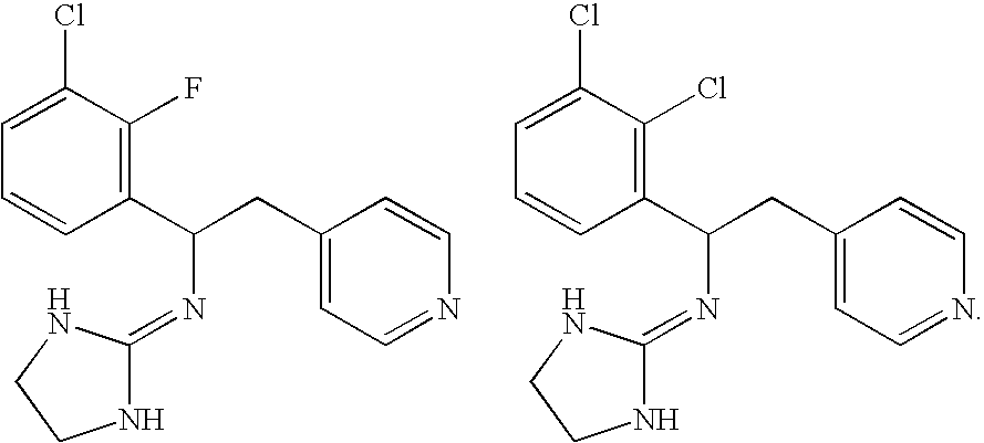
C1(CC(C2=C(F)C(Cl)=CC=C2)N=C2NCCN2)=CC=NC=C1.C1(CC(C2=C(Cl)C(Cl)=CC=C2)N=C2NCCN2)=CC=NC=C1
